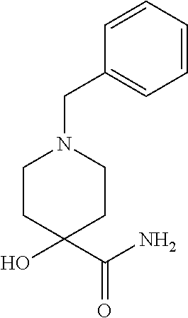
C1CC(O)(C(=O)N)CCN1CC1=CC=CC=C1
